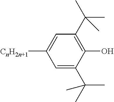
C1([CnH2n+1])=CC(C(C)(C)C)=C(O)C(C(C)(C)C)=C1
